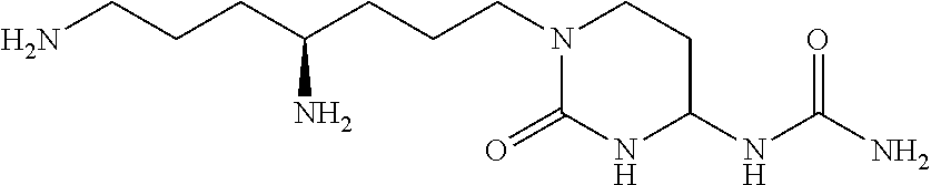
N1(CCCC(N)CCCN)C(=O)NC(NC(N)=O)CC1
